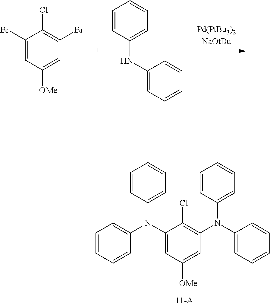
C1(N(C2=CC=CC=C2)C2=CC=CC=C2)=CC([OMe])=CC(N(C2=CC=CC=C2)C2=CC=CC=C2)=C1Cl.C1(Br)=CC([OMe])=CC(Br)=C1Cl.C1=CC(NC2=CC=CC=C2)=CC=C1
